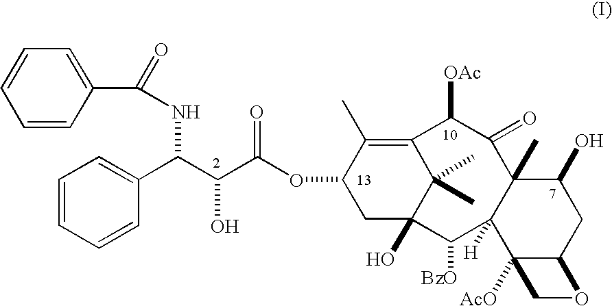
C1=CC(C(=O)NC(C(C(OC2CC3(O)C(C)(C)C(=C2C)C([OAc])C(=O)C2(C)C([H])(C3[BzO])C3([AcO])C(CC2O)OC3)=O)O)C2=CC=CC=C2)=CC=C1
